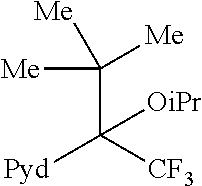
C(C([CF3])([Pyd])[OiPr])([Me])([Me])[Me]
